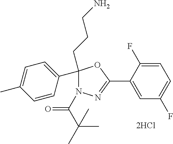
C1(C2(CCCN)N(C(=O)C(C)(C)C)N=C(C3=CC(F)=CC=C3F)O2)=CC=C(C)C=C1
